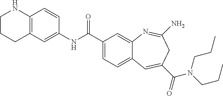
C12=C(C=CC(NC(C3=CC=C4C(=C3)N=C(N)CC(C(=O)N(CCC)CCC)=C4)=O)=C1)NCCC2
